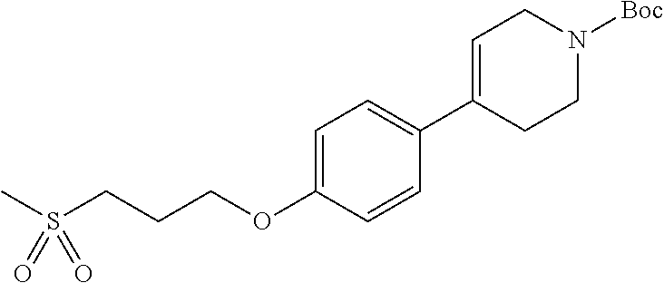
CS(CCCOC1=CC=C(C2=CCN([Boc])CC2)C=C1)(=O)=O
